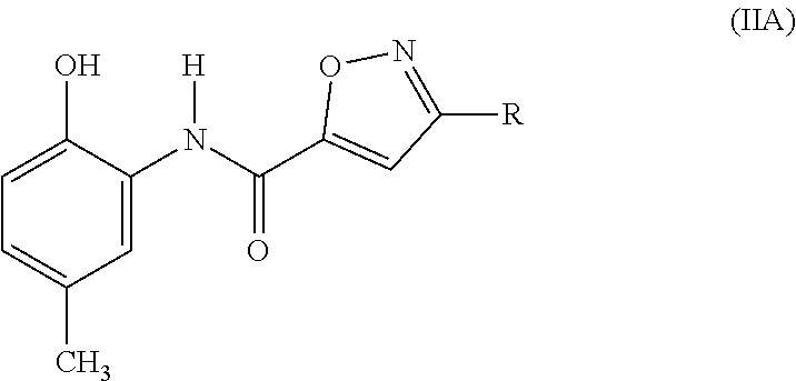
C1=C(N([H])C(=O)C2=CC([R])=NO2)C(O)=CC=C1C
